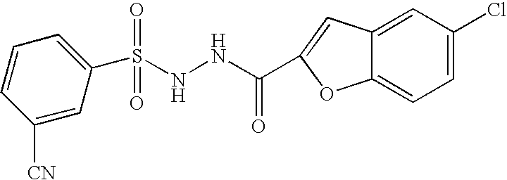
C1(S(NNC(=O)C2=CC3=CC(Cl)=CC=C3O2)(=O)=O)=CC=CC([CN])=C1
